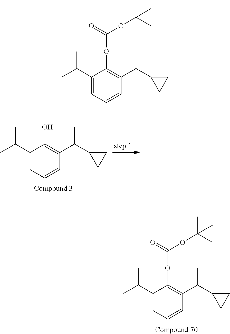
C1(C(C)C)=CC=CC(C(C2CC2)C)=C1OC(OC(C)(C)C)=O.C1(C(C)C)=CC=CC(C(C2CC2)C)=C1O.C1(C(C)C)=CC=CC(C(C2CC2)C)=C1OC(OC(C)(C)C)=O
